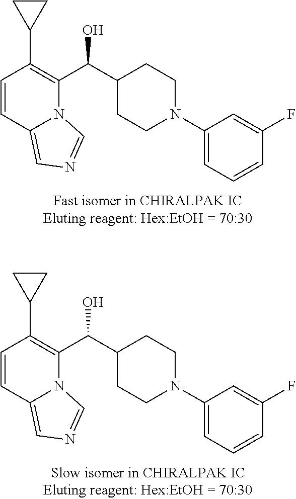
C1=CC2=CN=CN2C(C(C2CCN(C3=CC=CC(F)=C3)CC2)O)=C1C1CC1.C1=CC2=CN=CN2C(C(C2CCN(C3=CC=CC(F)=C3)CC2)O)=C1C1CC1
